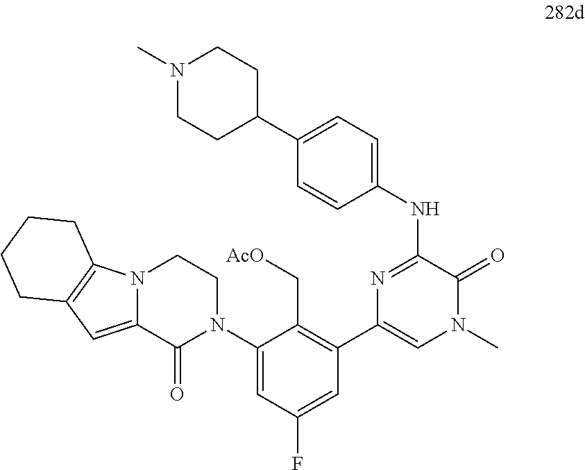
C1=C(C2CCN(C)CC2)C=CC(NC2=NC(C3=C(C[AcO])C(N4CCN5C(=CC6=C5CCCC6)C4=O)=CC(F)=C3)=CN(C)C2=O)=C1
